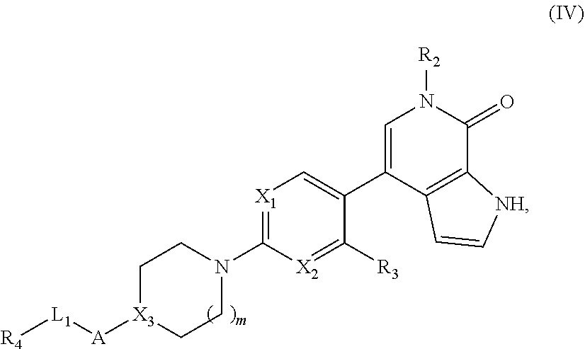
C1=C(C2=C[X1]=C(N3CC[X3]([A][L1][R4])CC3)[X2]=C2[R3])C2=C(C(=O)N1[R2])[NH]C=C2
